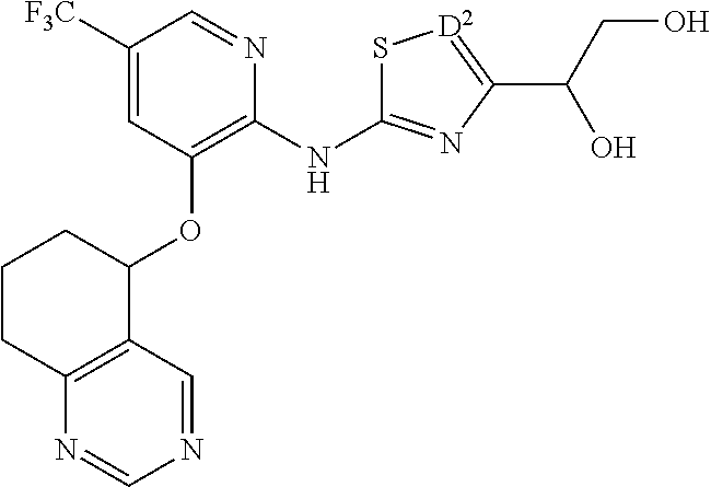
[F3C]C1=CC(OC2C3=C(N=CN=C3)CCC2)=C(NC2=NC(C(CO)O)=[D2]S2)N=C1
